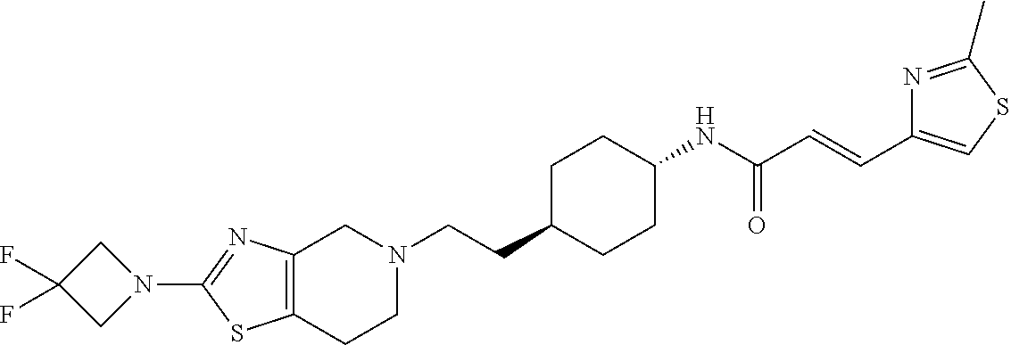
C12=C(CCN(CCC3CCC(NC(C=CC4=CSC(C)=N4)=O)CC3)C1)SC(N1CC(F)(F)C1)=N2
